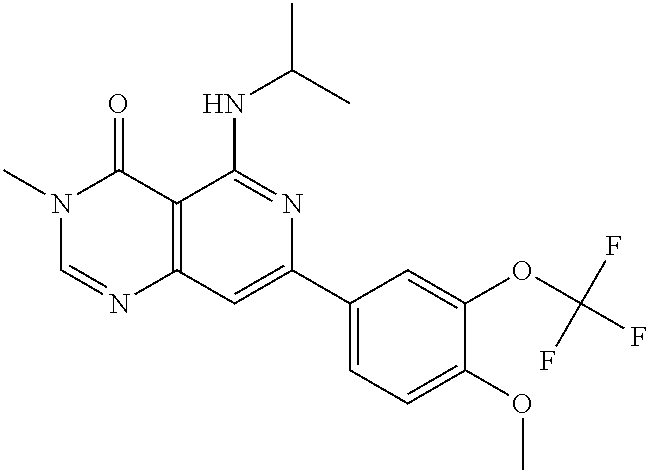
C12=C(C=C(C3=CC=C(OC)C(OC(F)(F)F)=C3)N=C1NC(C)C)N=CN(C)C2=O
